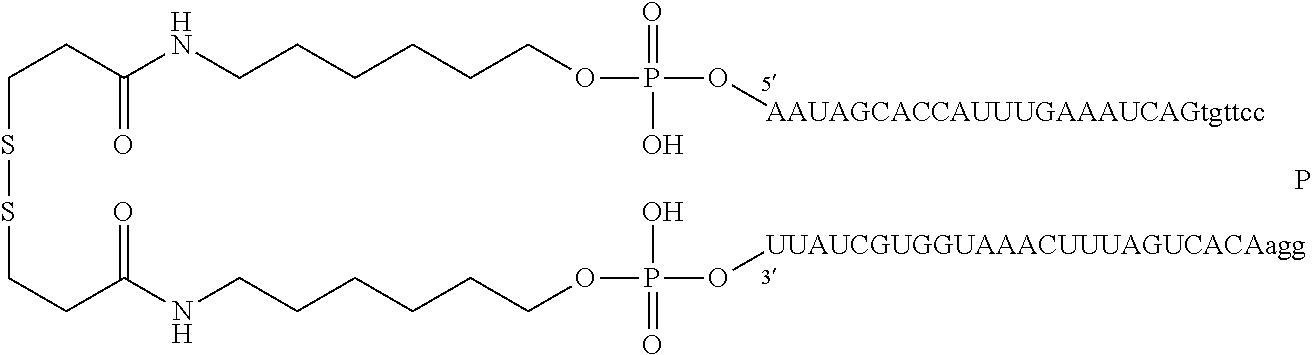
C(SSCCC(=O)NCCCCCCOP(O)(=O)O[UUAUCGUGGUAAACUUUAGUCACAagg])CC(=O)NCCCCCCOP(=O)(O[AAUAGCACCAUUUGAAAUCAGtgttcc])O.P
